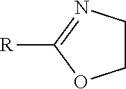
C1CN=C([R])O1
